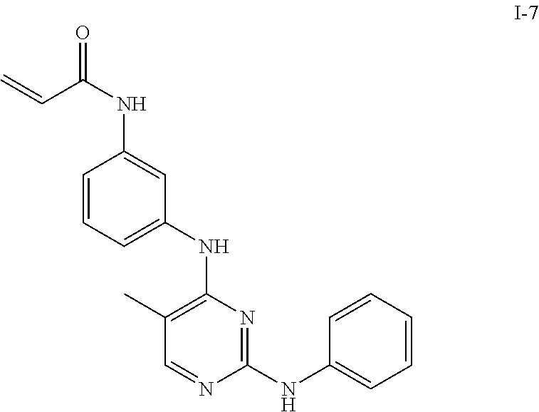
C1=CC=C(NC2=C(C)C=NC(NC3=CC=CC=C3)=N2)C=C1NC(=O)C=C
